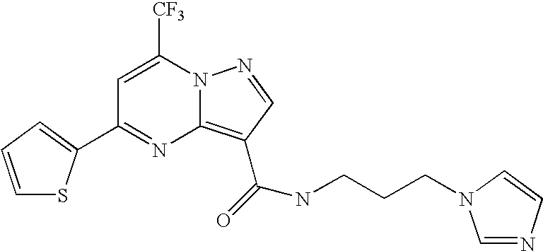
C1=C([CF3])N2C(=C(C(=O)NCCCN3C=NC=C3)C=N2)N=C1C1=CC=CS1
